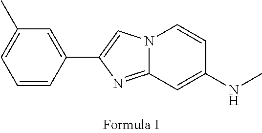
N12C(=NC(C3=CC(C)=CC=C3)=C1)C=C(NC)C=C2
